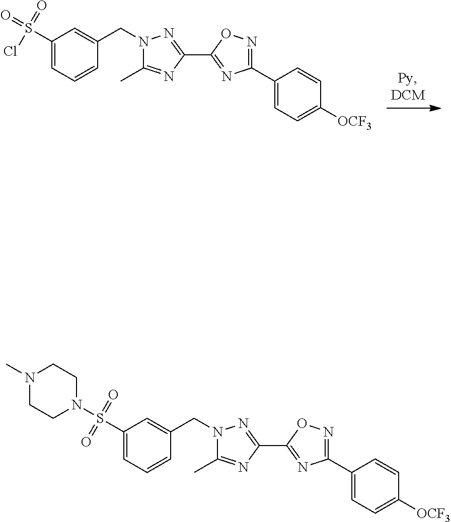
S(=O)(Cl)(=O)C1=CC=CC(CN2C(C)=NC(C3=NC(C4=CC=C([OCF3])C=C4)=NO3)=N2)=C1.S(=O)(=O)(N1CCN(C)CC1)C1=CC=CC(CN2C(C)=NC(C3=NC(C4=CC=C([OCF3])C=C4)=NO3)=N2)=C1
